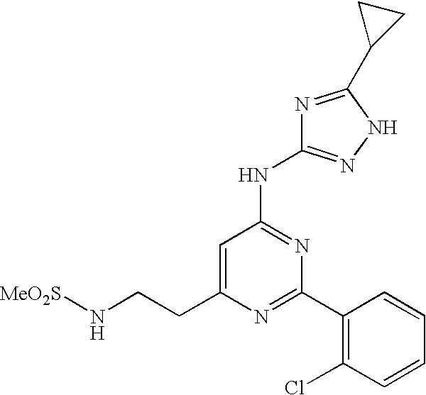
C1=C(CCN[MeO2S])N=C(C2=C(Cl)C=CC=C2)N=C1NC1=NNC(C2CC2)=N1
